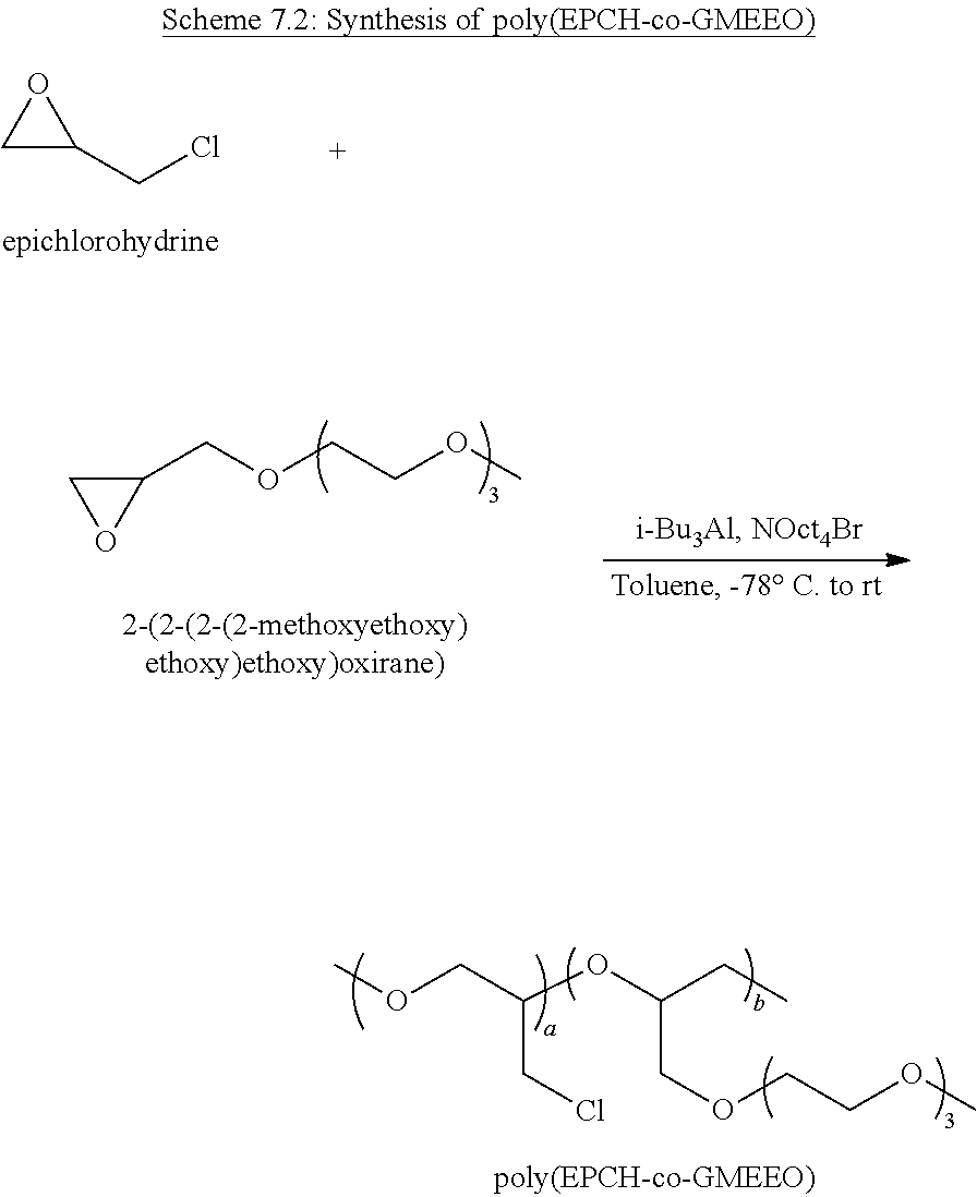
C1(CCl)OC1.C1(COCCOC)CO1.COCC(OC(CC)COCCOC)CCl
